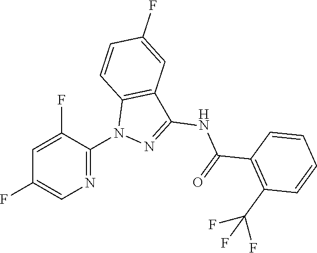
N1=C(N2N=C(NC(=O)C3=C(C(F)(F)F)C=CC=C3)C3=C2C=CC(F)=C3)C(F)=CC(F)=C1
